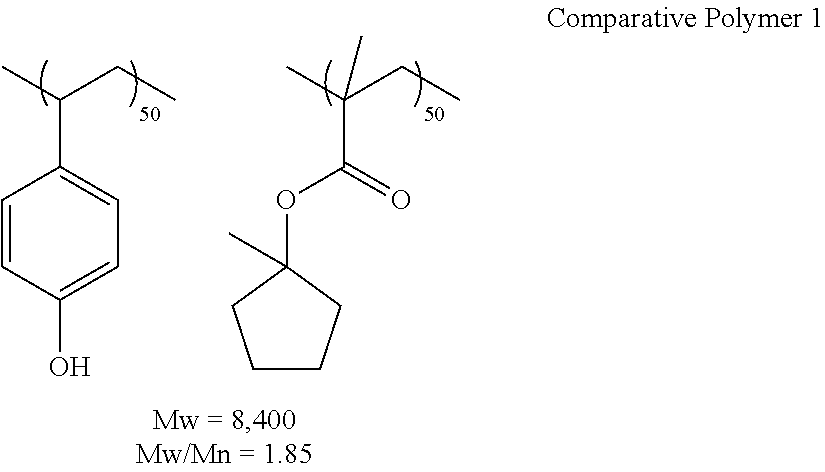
CC(CC)C1=CC=C(O)C=C1.CC(CC)(C(=O)OC1(C)CCCC1)C
